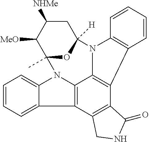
C1([MeO])C2(C)OC([H])(CC1[NHMe])N1C3=C(C4=C(C5=C3N2C2=CC=CC=C25)CNC4=O)C2=C1C=CC=C2
